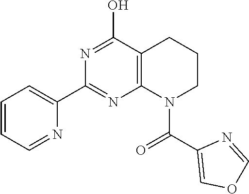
C12=C(C(O)=NC(C3=CC=CC=N3)=N1)CCCN2C(=O)C1=COC=N1
